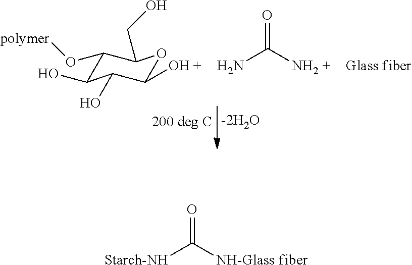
C1(O)C(O[polymer])C(CO)OC(O)C1O.NC(N)=O.[Starch-NH]C([NH-Glass fiber])=O
